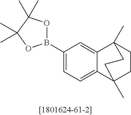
C1(B2OC(C)(C)C(C)(C)O2)=CC=C2C3(C)CCC(C)(C2=C1)CC3
